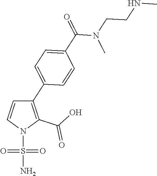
C1(C2=C(C(O)=O)N(S(=O)(=O)N)C=C2)=CC=C(C(=O)N(CCNC)C)C=C1
